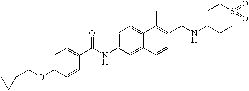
C1=C(OCC2CC2)C=CC(C(NC2=CC=C3C(=C2)C=CC(CNC2CCS(=O)(=O)CC2)=C3C)=O)=C1
